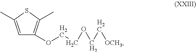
C1=C(C)SC(C)=C1OCCOCC[OCH3]
